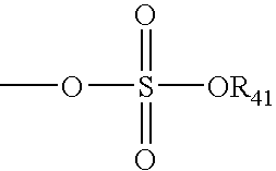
O(S(=O)(=O)[OR41])C
